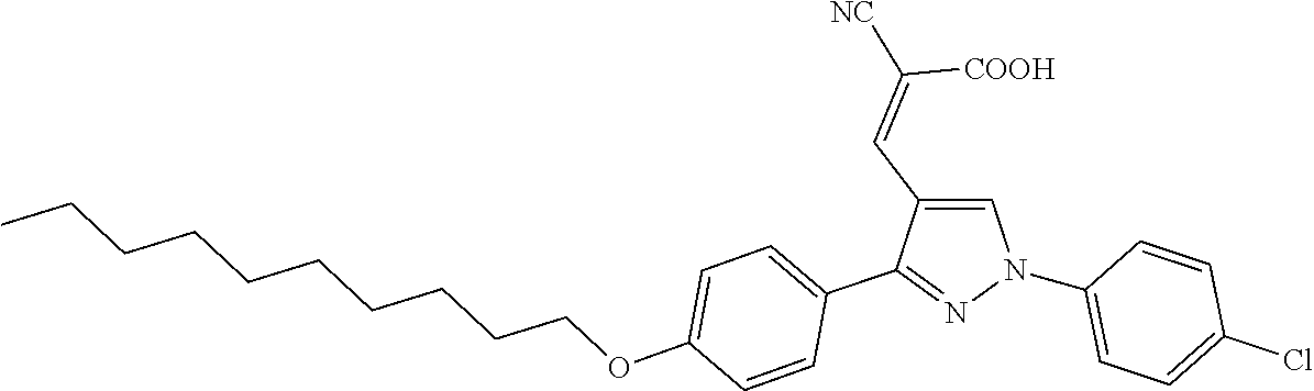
C1(N2C=C(C=C([NC])[COOH])C(C3=CC=C(OCCCCCCCCCC)C=C3)=N2)=CC=C(Cl)C=C1
